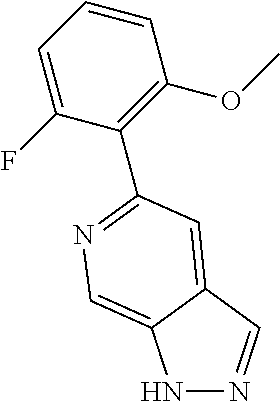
N1N=CC2=CC(C3=C(OC)C=CC=C3F)=NC=C12
